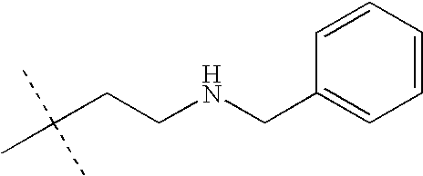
C(CCNCC1=CC=CC=C1)(C)(C)C
